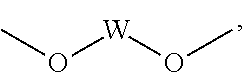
CO[W]OC
